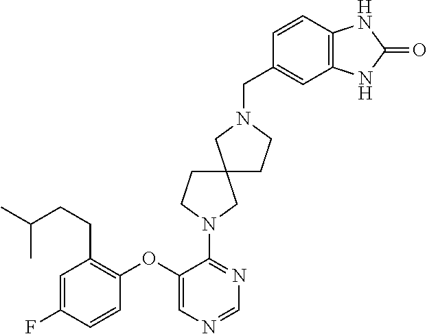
C1(OC2=C(CCC(C)C)C=C(F)C=C2)=CN=CN=C1N1CCC2(CCN(CC3=CC4=C(C=C3)NC(=O)N4)C2)C1
